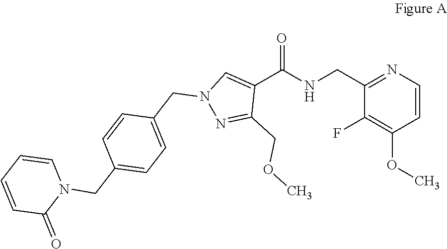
C1(CNC(C2=CN(CC3=CC=C(CN4C=CC=CC4=O)C=C3)N=C2COC)=O)=NC=CC(OC)=C1F
